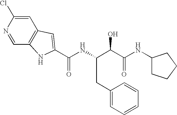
C1=C(Cl)N=CC2=C1C=C(C(NC(C(C(NC1CCCC1)=O)O)CC1=CC=CC=C1)=O)N2
